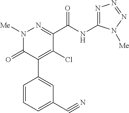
C1(C(NC2=NN=NN2[Me])=O)=NN([Me])C(=O)C(C2=CC(C#N)=CC=C2)=C1Cl
